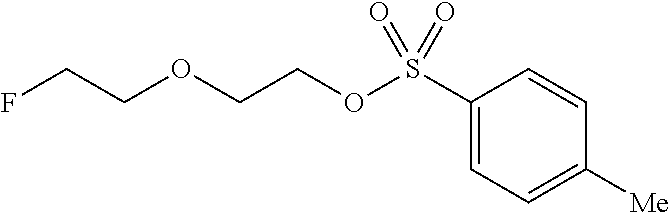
FCCOCCOS(C1=CC=C([Me])C=C1)(=O)=O
